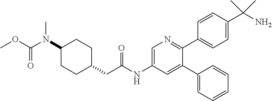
C1(C2=CC(NC(CC3CCC(N(C(OC)=O)C)CC3)=O)=CN=C2C2=CC=C(C(N)(C)C)C=C2)=CC=CC=C1
